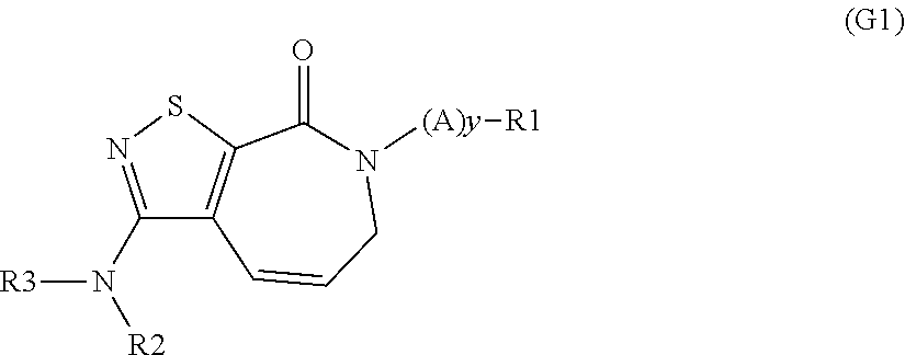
C1(N([R2])[R3])=NSC2=C1C=CCN([(A)y][R1])C2=O
